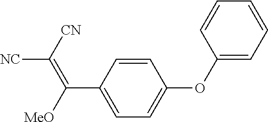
C1=CC(C(=C([CN])[NC])[MeO])=CC=C1OC1=CC=CC=C1
